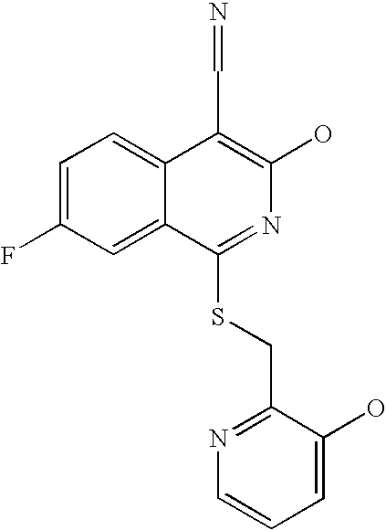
C1=C(F)C=C2C(=C1)C(C=N)=C(O)N=C2SCC1=NC=CC=C1O
